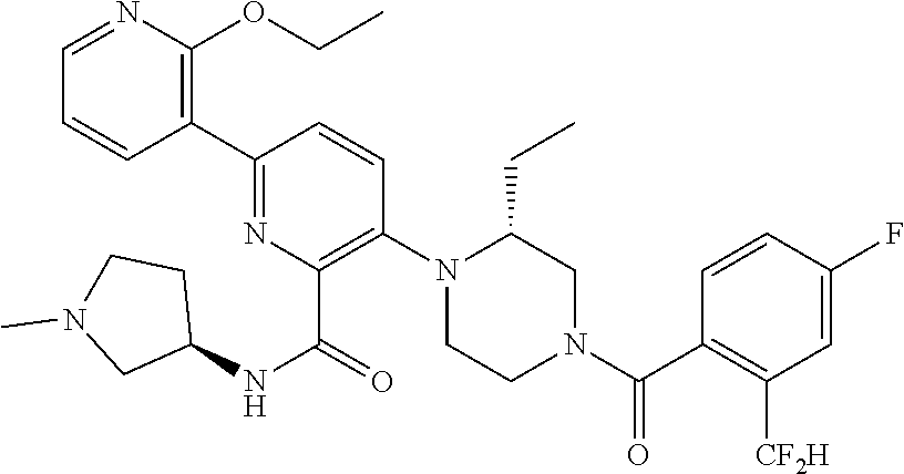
C1(C2=NC(C(NC3CCN(C)C3)=O)=C(N3CCN(C(C4=C([CF2H])C=C(F)C=C4)=O)CC3CC)C=C2)=C(OCC)N=CC=C1
